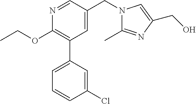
C1(OCC)=C(C2=CC=CC(Cl)=C2)C=C(CN2C(C)=NC(CO)=C2)C=N1
